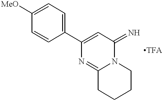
C1([MeO])=CC=C(C2=CC(=N)N3C(=N2)CCCC3)C=C1
